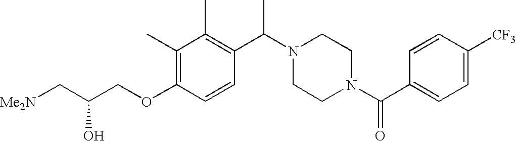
C(OC1=C(C)C(C)=C(C(N2CCN(C(C3=CC=C([CF3])C=C3)=O)CC2)C)C=C1)C(C[Me2N])O
